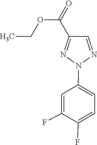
N1=C(C(OCC)=O)C=NN1C1=CC=C(F)C(F)=C1
